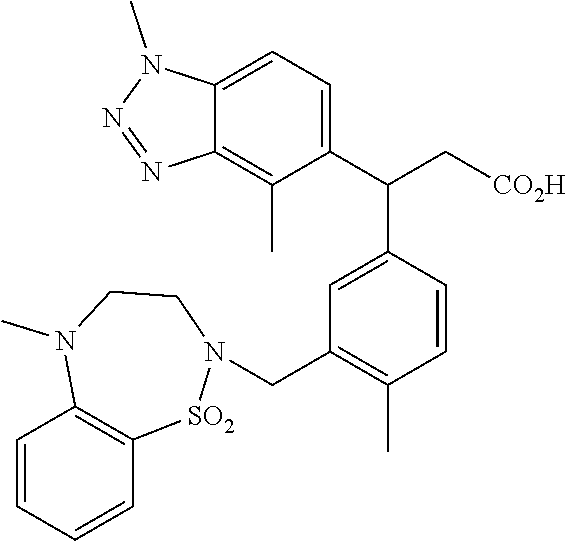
C12=CC=C(C(C[CO2H])C3=CC(CN4[SO2]C5=C(C=CC=C5)N(C)CC4)=C(C)C=C3)C(C)=C1N=NN2C
